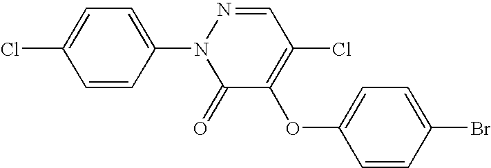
C1=CC(N2C(=O)C(OC3=CC=C(Br)C=C3)=C(Cl)C=N2)=CC=C1Cl
